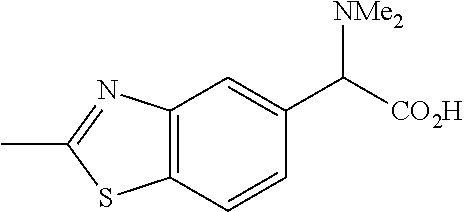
C1(C([CO2H])[NMe2])=CC2=C(C=C1)SC(C)=N2
